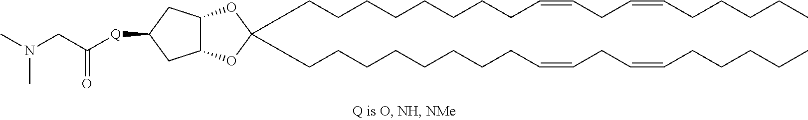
C(CCCCCCCC=CCC=CCCCCC)C1(CCCCCCCCC=CCC=CCCCCC)OC2C(O1)CC([Q]C(CN(C)C)=O)C2
